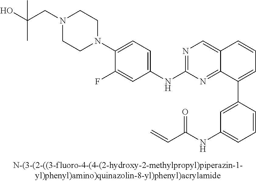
C12=CN=C(NC3=CC=C(N4CCN(CC(O)(C)C)CC4)C(F)=C3)N=C1C(C1=CC(NC(C=C)=O)=CC=C1)=CC=C2
